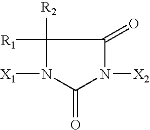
C1([R2])([R1])N([X1])C(=O)N([X2])C1=O
